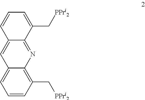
C12=CC3=CC=CC(C[PPri2])=C3N=C1C(C[PPri2])=CC=C2
